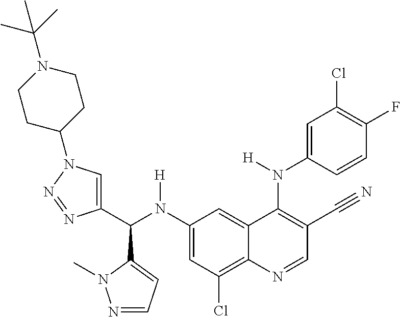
C1(N(C(C2=CN(C3CCN(C(C)(C)C)CC3)N=N2)C2=CC=NN2C)[H])=CC(Cl)=C2C(=C1)C(N(C1=CC(Cl)=C(F)C=C1)[H])=C(C#N)C=N2
